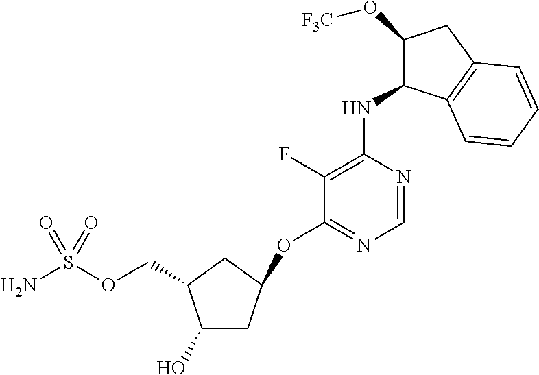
C(OS(N)(=O)=O)C1C(O)CC(OC2=NC=NC(NC3C(O[F3C])CC4=C3C=CC=C4)=C2F)C1
